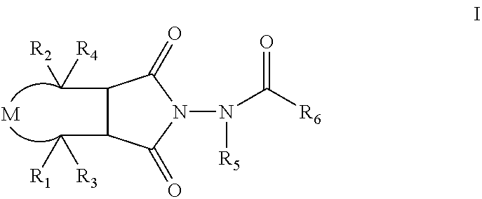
C1(C([R4])[R2])C(C([R3])[R1])C(=O)N(N(C([R6])=O)[R5])C1=O.[M]
